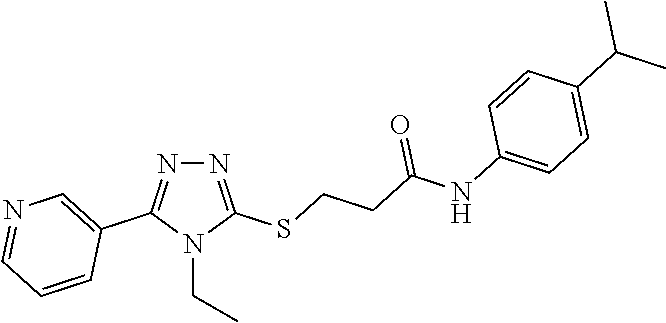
N1=C(SCCC(NC2=CC=C(C(C)C)C=C2)=O)N(CC)C(C2=CN=CC=C2)=N1
